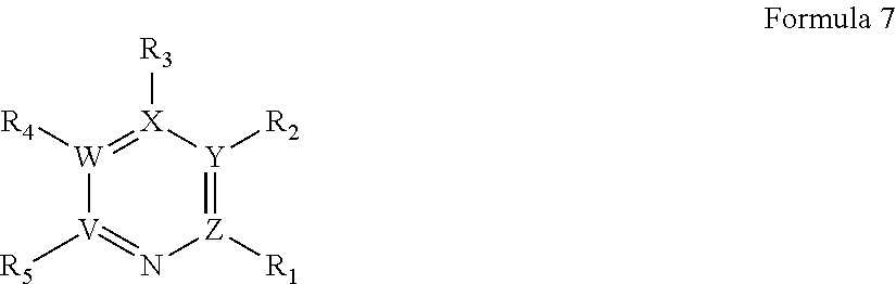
[V]1([R5])=N[Z]([R1])=[Y]([R2])[X]([R3])=[W]1[R4]
